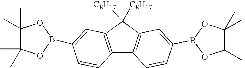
C12=C(C([C8H17])([C8H17])C3=C1C=CC(B1OC(C)(C)C(C)(C)O1)=C3)C=C(B1OC(C)(C)C(C)(C)O1)C=C2
